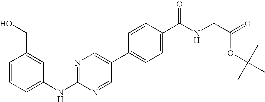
C1=CC=C(NC2=NC=C(C3=CC=C(C(NCC(=O)OC(C)(C)C)=O)C=C3)C=N2)C=C1CO
